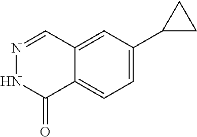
N1=CC2=CC(C3CC3)=CC=C2C(=O)N1
